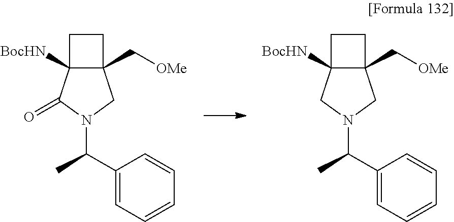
C12([BocHN])C(=O)N(C(C3=CC=CC=C3)C)CC1(C[OMe])CC2.C12([BocHN])CN(C(C3=CC=CC=C3)C)CC1(C[OMe])CC2
